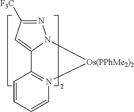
C12=N([Os(PPhMe2)2]N3N=C([F3C])C=C13)C=CC=C2
